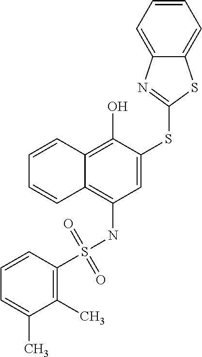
C1=C(SC2=NC3=CC=CC=C3S2)C(O)=C2C(=C1NS(C1=C(C)C(C)=CC=C1)(=O)=O)C=CC=C2
